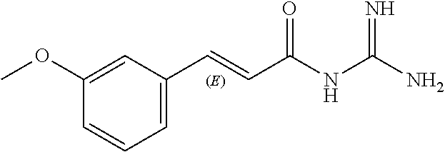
C1=C(C=CC(NC(N)=N)=O)C=C(OC)C=C1
